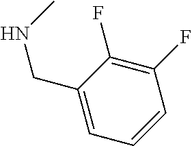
C1(F)=C(F)C(CNC)=CC=C1
